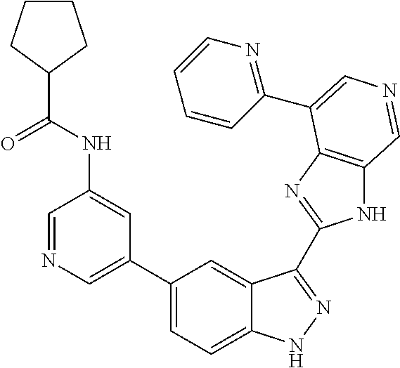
C1(C2=CN=CC(NC(C3CCCC3)=O)=C2)=CC=C2C(=C1)C(C1=NC3=C(N1)C=NC=C3C1=NC=CC=C1)=NN2
